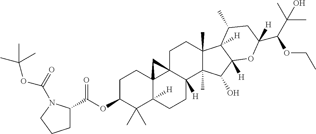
O(C1C(C)(C)C2([H])C3(CC1)C1(C([H])(CC2)C2(C)C(C)(CC1)C1([H])C([H])(C2O)OC(C(C(C)(C)O)OCC)([H])CC1C)C3)C(=O)C1CCCN1C(=O)OC(C)(C)C
